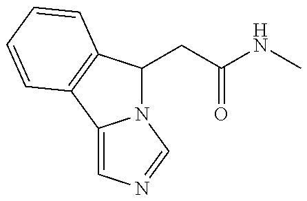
N12C(CC(NC)=O)C3=C(C1=CN=C2)C=CC=C3
